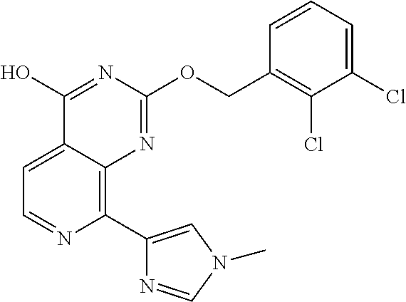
C1=C2C(=C(C3=CN(C)C=N3)N=C1)N=C(OCC1=C(Cl)C(Cl)=CC=C1)N=C2O
